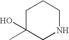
C1C(C)(O)CNCC1
